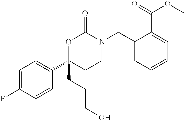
C1=C(F)C=CC(C2(CCCO)CCN(CC3=CC=CC=C3C(=O)OC)C(=O)O2)=C1
